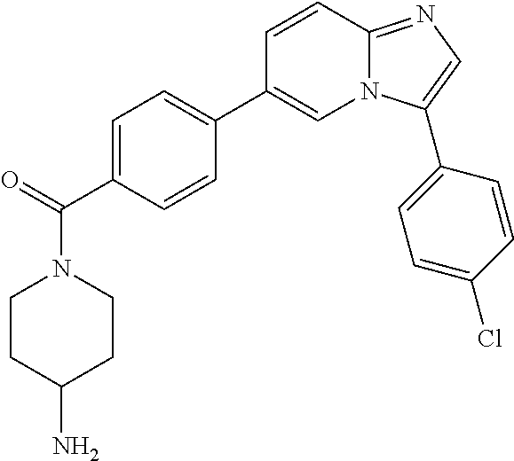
C1=C(C(=O)N2CCC(N)CC2)C=CC(C2=CN3C(=NC=C3C3=CC=C(Cl)C=C3)C=C2)=C1
